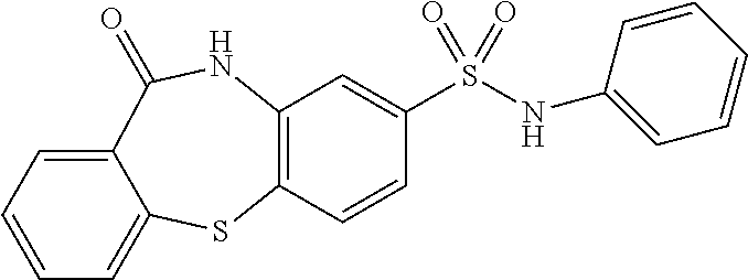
C12=C(C=CC(S(=O)(=O)NC3=CC=CC=C3)=C1)SC1=CC=CC=C1C(=O)N2
